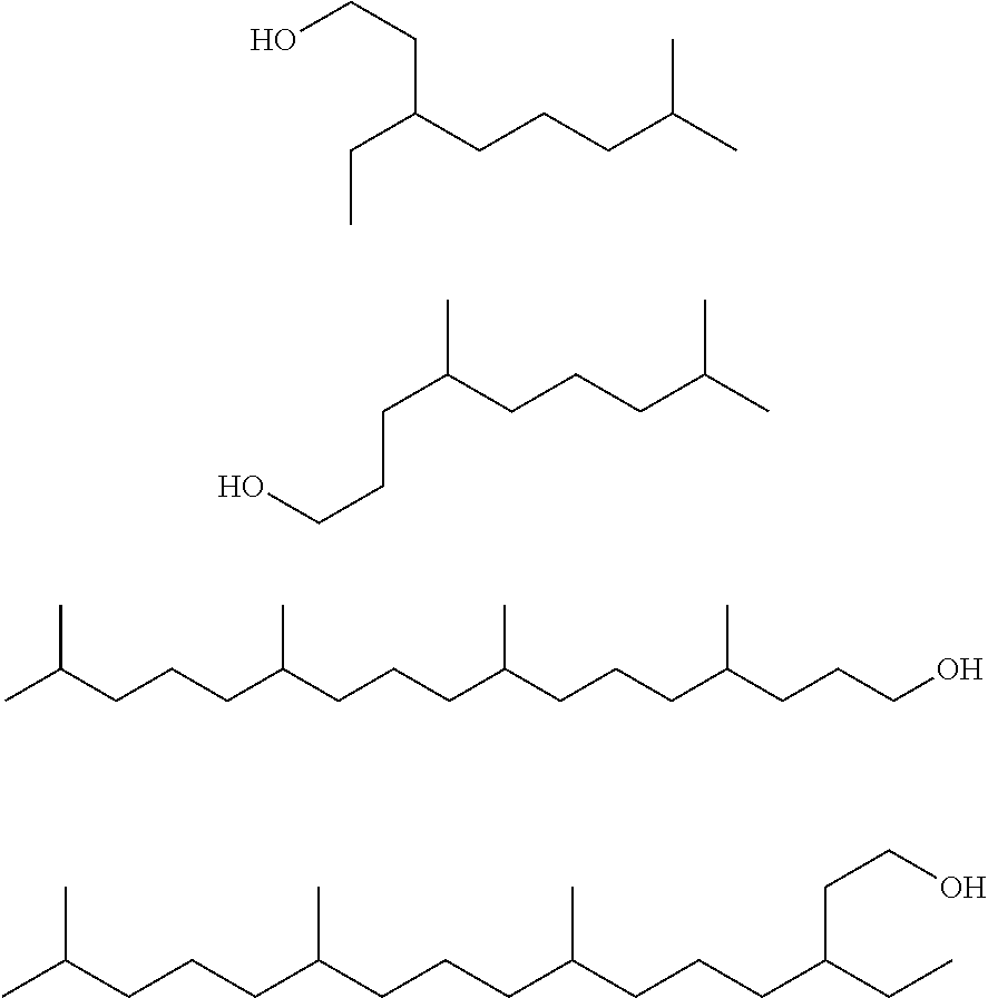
CC(CCCC(CCCC(CCCC(CC)CCO)C)C)C.CC(CCCC(CCCC(CCCC(CCCO)C)C)C)C.C(C(CCCC(C)C)C)CCO.C(C(CCCC(C)C)CCO)C
